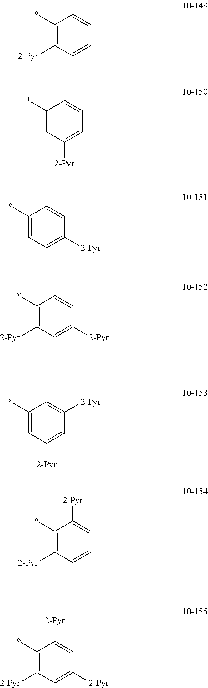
C1(*)=C([2-Pyr])C=CC=C1.C1(*)=CC([2-Pyr])=CC=C1.C1(*)=CC=C([2-Pyr])C=C1.C1(*)=C([2-Pyr])C=C([2-Pyr])C=C1.C1(*)=CC([2-Pyr])=CC([2-Pyr])=C1.C1(*)=C([2-Pyr])C=CC=C1[2-Pyr].C1(*)=C([2-Pyr])C=C([2-Pyr])C=C1[2-Pyr]
